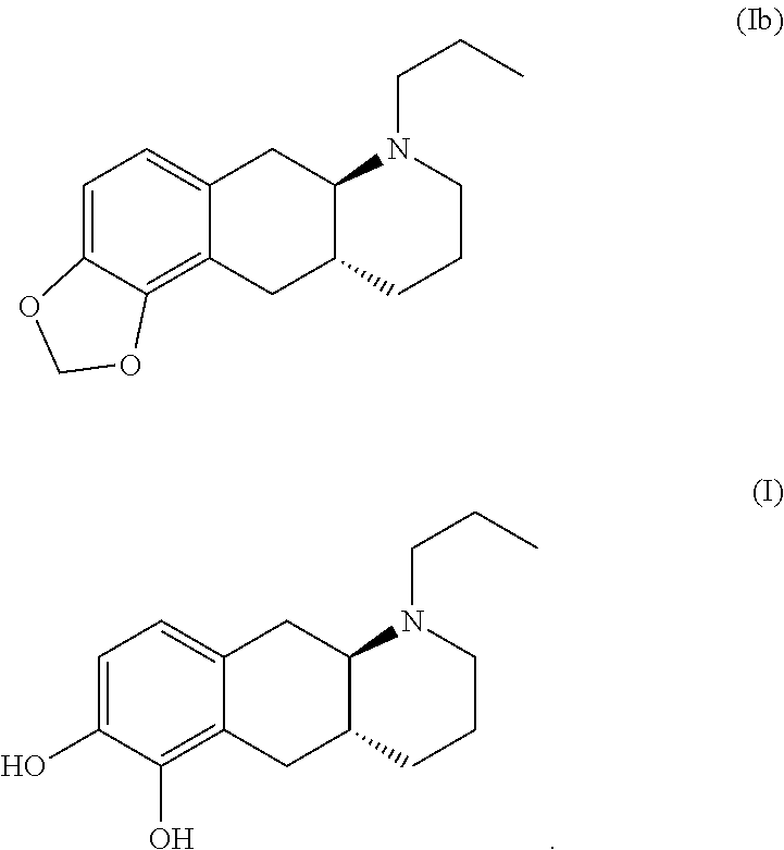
C1=C(O)C(O)=C2C(=C1)CC1C(C2)CCCN1CCC.C1=C2C(=C3C(=C1)CC1C(C3)CCCN1CCC)OCO2
